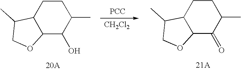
[PCC].C12C(O)C(C)CCC1C(C)CO2.[20A].C12C(=O)C(C)CCC1C(C)CO2.[21A].[CH2Cl2]
